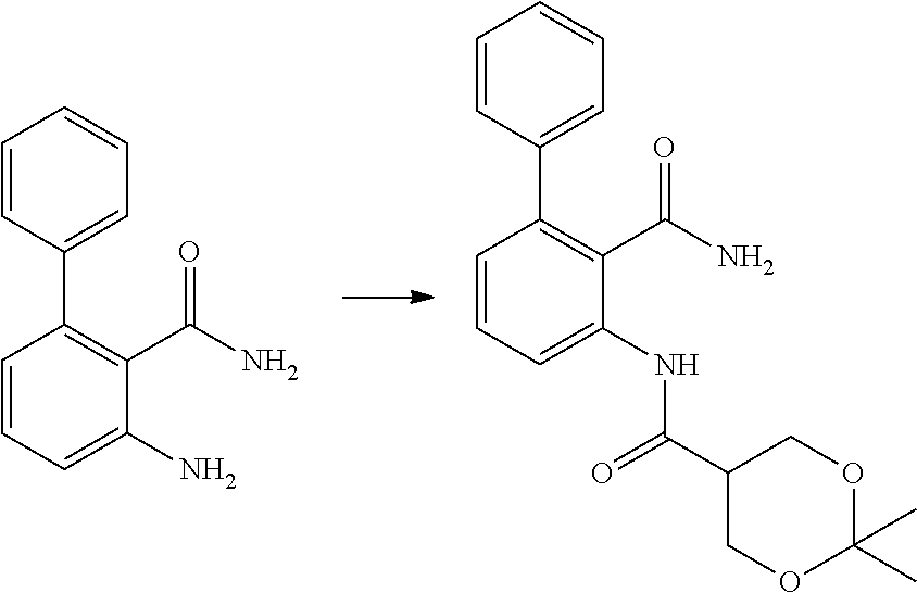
C1=CC=C(N)C(C(N)=O)=C1C1=CC=CC=C1.C1=CC=C(NC(C2COC(C)(C)OC2)=O)C(C(N)=O)=C1C1=CC=CC=C1
